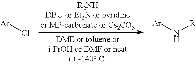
[Ar]Cl.[Ar]N[R]
